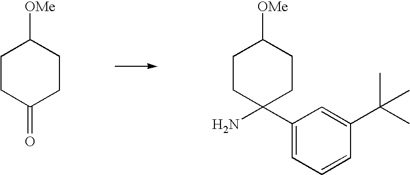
C1CC(=O)CCC1[OMe].C1CC(N)(C2=CC=CC(C(C)(C)C)=C2)CCC1[OMe]
